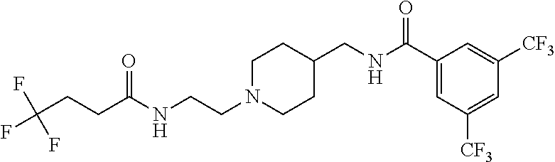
N(CCN1CCC(CNC(C2=CC([CF3])=CC([CF3])=C2)=O)CC1)C(CCC(F)(F)F)=O
